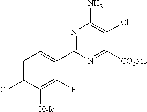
C1=C(Cl)C([OMe])=C(F)C(C2=NC(N)=C(Cl)C([CO2Me])=N2)=C1
